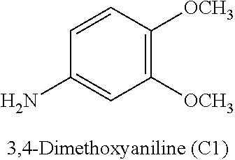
C1([OCH3])=C([OCH3])C=C(N)C=C1
